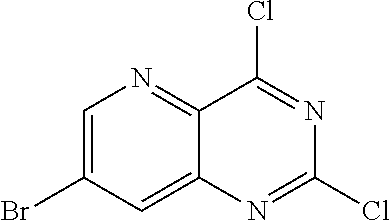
C1(Cl)=NC(Cl)=NC2=CC(Br)=CN=C12
